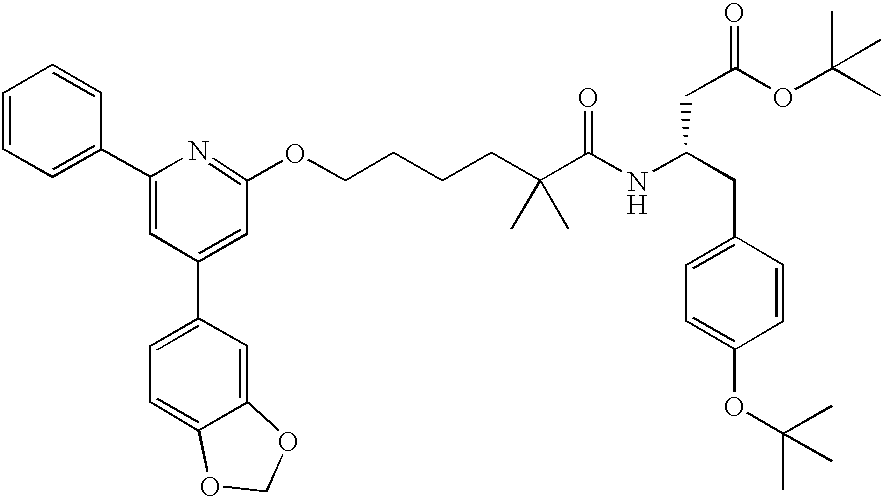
C1=CC=C(C2=CC(C3=CC=C4C(=C3)OCO4)=CC(OCCCCC(C(NC(CC3=CC=C(OC(C)(C)C)C=C3)CC(=O)OC(C)(C)C)=O)(C)C)=N2)C=C1
